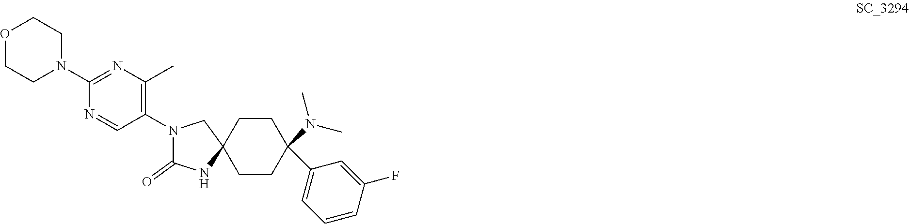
C1CC2(CCC1(N(C)C)C1=CC=CC(F)=C1)CN(C1=C(C)N=C(N3CCOCC3)N=C1)C(=O)N2
